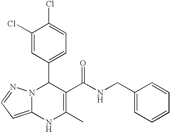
C1(Cl)=CC(C2N3C(=CC=N3)NC(C)=C2C(NCC2=CC=CC=C2)=O)=CC=C1Cl
